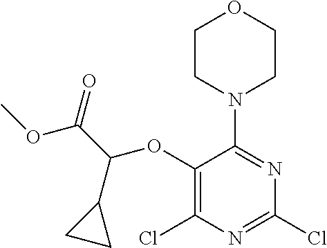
C1(OC(C(OC)=O)C2CC2)=C(Cl)N=C(Cl)N=C1N1CCOCC1
